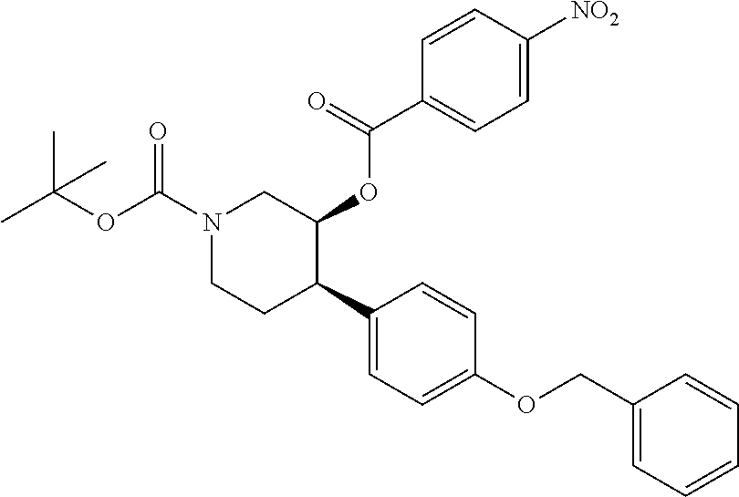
N1(C(OC(C)(C)C)=O)CCC(C2=CC=C(OCC3=CC=CC=C3)C=C2)C(OC(C2=CC=C([NO2])C=C2)=O)C1
